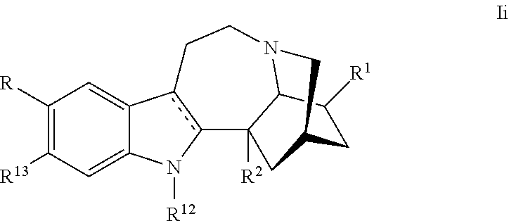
C1([R])=C([R13])C=C2C(=C1)c1c(N2[R12])C2([R2])C3N(CC1)CC(CC3[R1])C2
